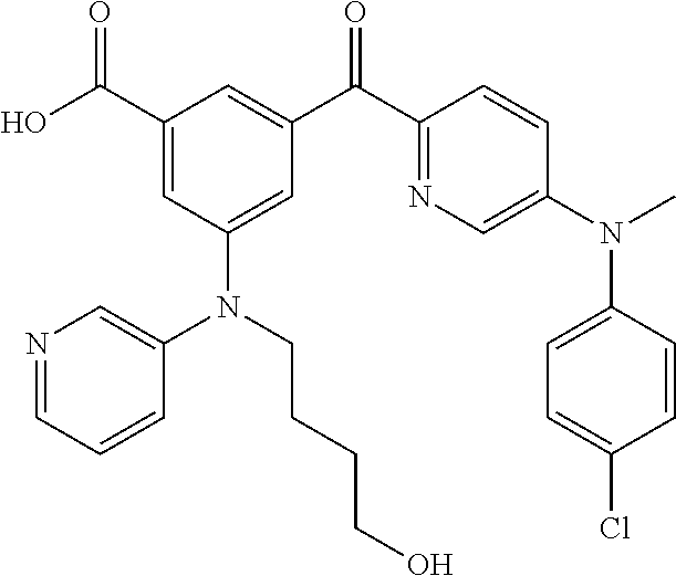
C1(C(O)=O)=CC(N(C2=CN=CC=C2)CCCCO)=CC(C(C2=NC=C(N(C)C3=CC=C(Cl)C=C3)C=C2)=O)=C1
